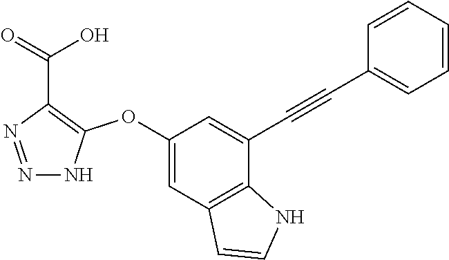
C1(OC2=C(C(=O)O)N=NN2)=CC2=C(C(C#CC3=CC=CC=C3)=C1)NC=C2
